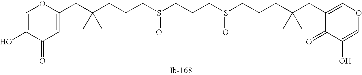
C(CS(=O)CCCS(=O)CCCC(CC1=COC=C(O)C1=O)(C)C)CC(CC1=CC(=O)C(O)=CO1)(C)C
